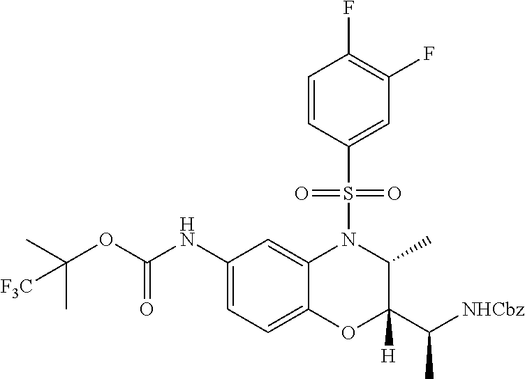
C1(NC(OC(C)(C)[F3C])=O)=CC=C2C(=C1)N(S(C1=CC(F)=C(F)C=C1)(=O)=O)C(C)C(C([NHCbz])C)([H])O2
